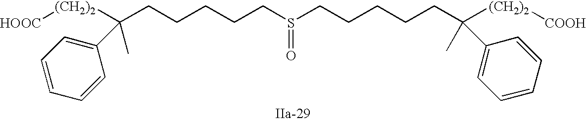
S(=O)(CCCCCC([(CH2)2][HOOC])(C)C1=CC=CC=C1)CCCCCC([(CH2)2][COOH])(C)C1=CC=CC=C1
